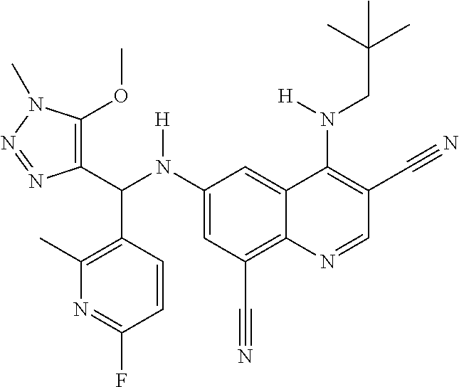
C1(N(C(C2=C(OC)N(C)N=N2)C2=C(C)N=C(F)C=C2)[H])=CC(C#N)=C2C(=C1)C(N(CC(C)(C)C)[H])=C(C#N)C=N2
